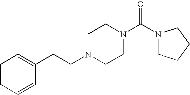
C1=CC=CC(CCN2CCN(C(N3CCCC3)=O)CC2)=C1
